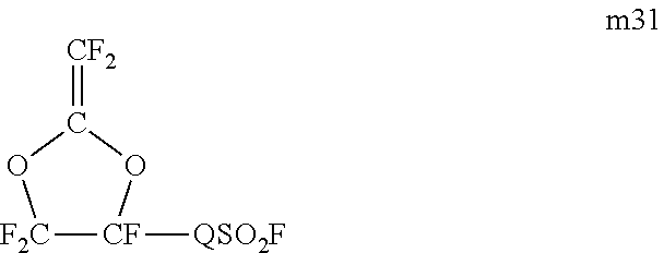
[F2C]1[CF]([QSO2F])OC(=[CF2])O1
